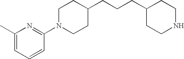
C1(C)=CC=CC(N2CCC(CCCC3CCNCC3)CC2)=N1
